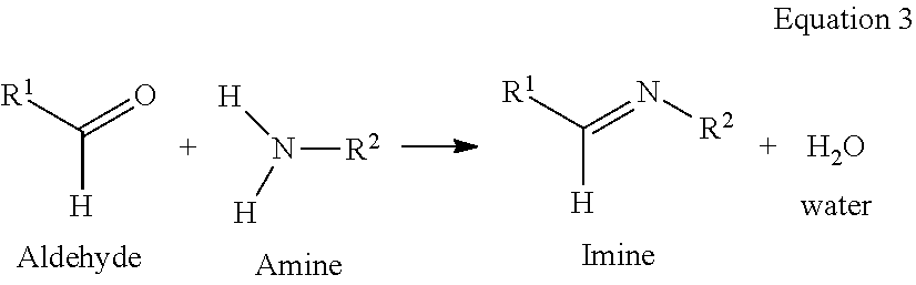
O.[R1]C(=O)[H].[H]N([R2])[H].[R1]C(=N[R2])[H]
